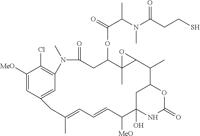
C1([MeO])=CC2=CC(=C1Cl)N(C)C(=O)CC(OC(C(N(C(CCS)=O)C)C)=O)C1(C)C(C(C)C3OC(=O)NC(O)(C3)C([MeO])C=CC=C(C)C2)O1
